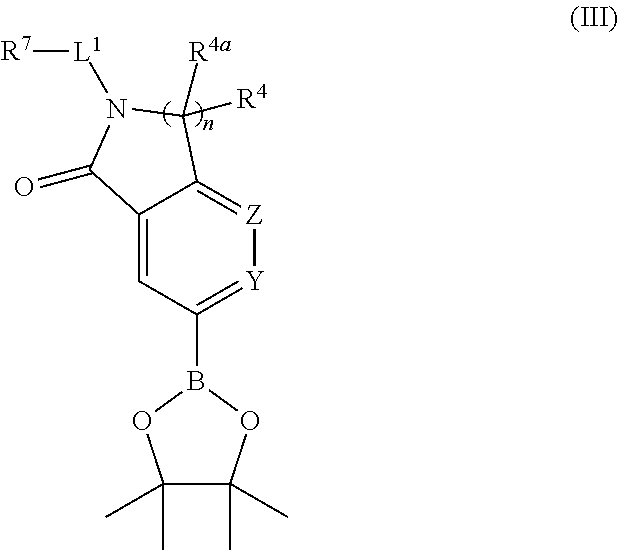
C1(B2OC(C)(C)C(C)(C)O2)=[Y][Z]=C2C(=C1)C(=O)N([L1][R7])C2([R4])[R4a]
